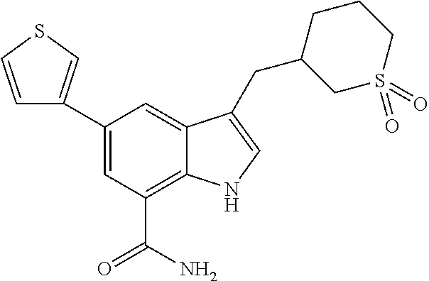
C1(C2=CSC=C2)=CC(C(N)=O)=C2C(=C1)C(CC1CS(=O)(=O)CCC1)=CN2
